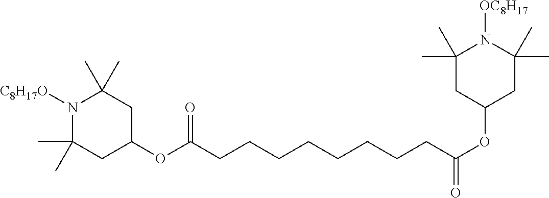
N1([C8H17O])C(C)(C)CC(OC(=O)CCCCCCCCC(=O)OC2CC(C)(C)N([OC8H17])C(C)(C)C2)CC1(C)C
